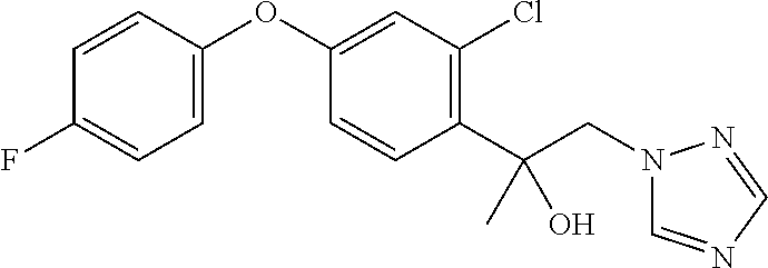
C1=CC(OC2=CC(Cl)=C(C(CN3C=NC=N3)(C)O)C=C2)=CC=C1F
